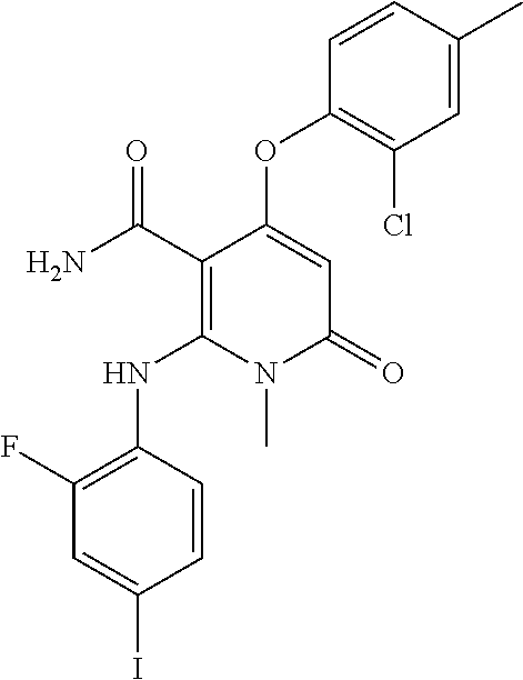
C1(F)=C(NC2=C(C(N)=O)C(OC3=C(Cl)C=C(C)C=C3)=CC(=O)N2C)C=CC(I)=C1
